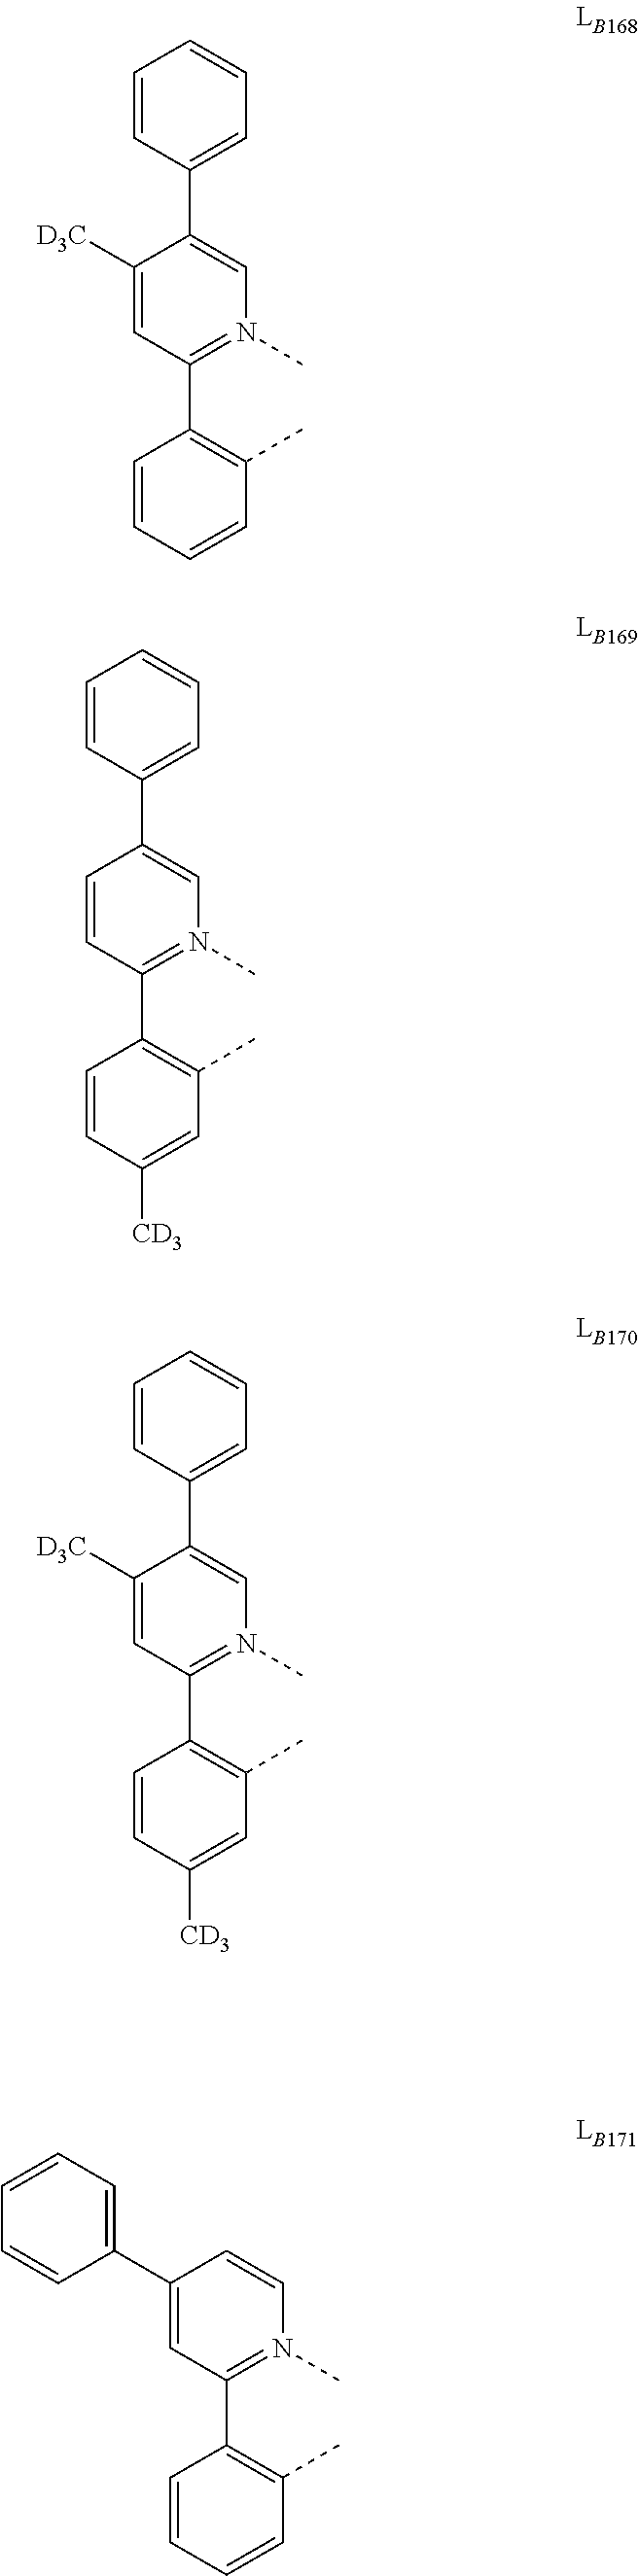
C1([D3C])=CC(C2=C(C)C=CC=C2)=N(C)C=C1C1=CC=CC=C1.C1=CC(C2=C(C)C=C([CD3])C=C2)=N(C)C=C1C1=CC=CC=C1.C1([D3C])=CC(C2=C(C)C=C([CD3])C=C2)=N(C)C=C1C1=CC=CC=C1.C1(C2=CC=CC=C2)=CC(C2=C(C)C=CC=C2)=N(C)C=C1
